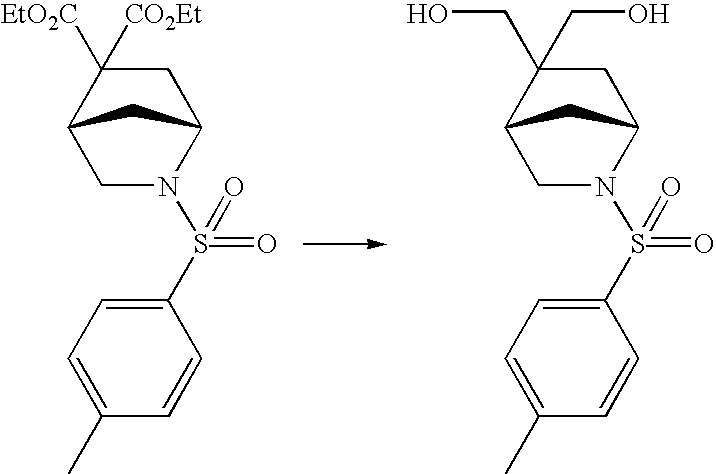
C1C([EtO2C])([CO2Et])C2CN(S(=O)(C3=CC=C(C)C=C3)=O)C1C2.C1C(CO)(CO)C2CN(S(=O)(C3=CC=C(C)C=C3)=O)C1C2
